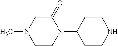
C1CN(C2CCNCC2)C(=O)CN1C
